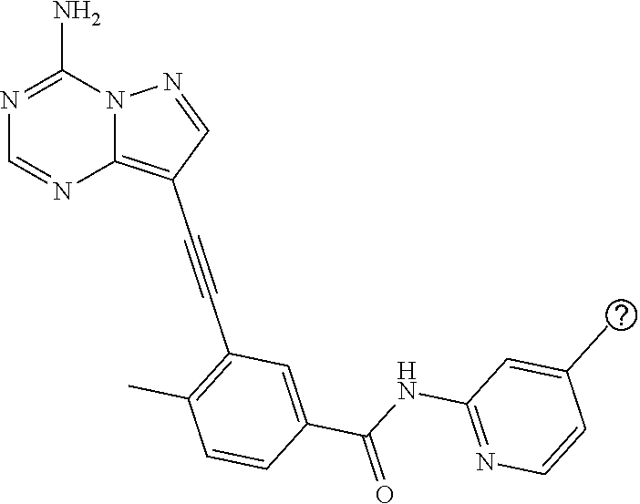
N1=C(N)N2C(=C(C#CC3=C(C)C=CC(C(NC4=NC=CC(C)=C4)=O)=C3)C=N2)N=C1
